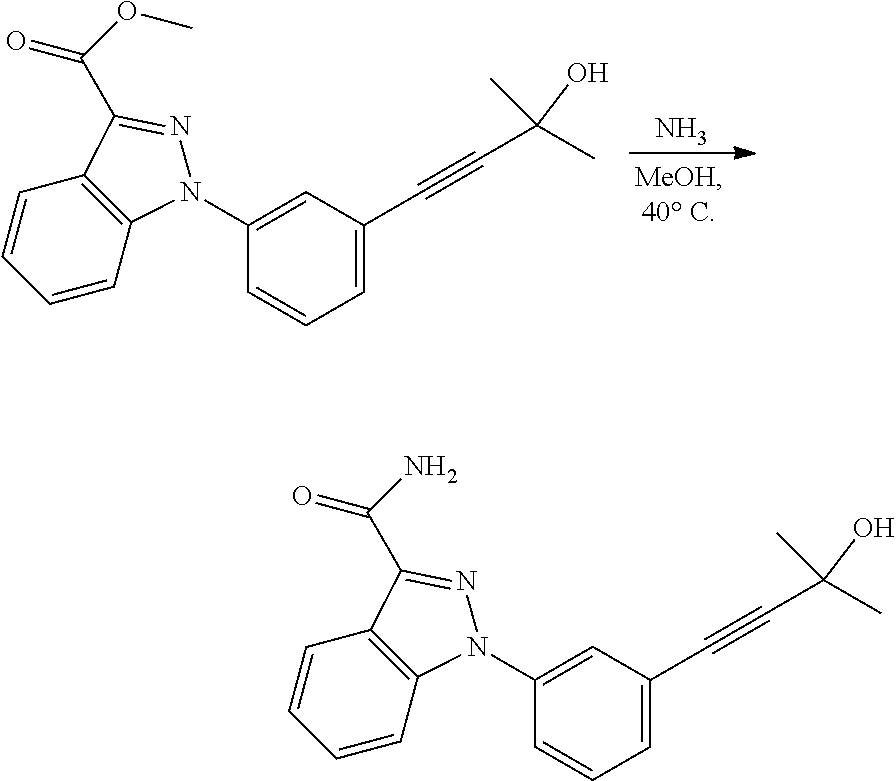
C1(N2C3=C(C=CC=C3)C(C(N)=O)=N2)=CC(C#CC(C)(C)O)=CC=C1.C1(N2C3=C(C=CC=C3)C(C(OC)=O)=N2)=CC(C#CC(C)(C)O)=CC=C1.N
